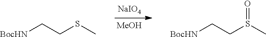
[MeOH].[NaIO4].S(C)CC[BocHN].S(C)(CC[BocHN])=O
